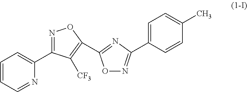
C1=CC=NC(C2=NOC(C3=NC(C4=CC=C(C)C=C4)=NO3)=C2[CF3])=C1
